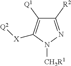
C1([R2])=NN([CH2R1])C([X][Q2])=C1[Q1]
